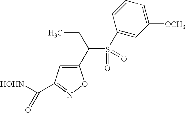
C1(C(S(=O)(=O)C2=CC([OCH3])=CC=C2)CC)=CC(C([HOHN])=O)=NO1
